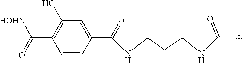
C(C1=C(O)C=C(C(=O)NCCCNC([a])=O)C=C1)(=O)[HOHN]
